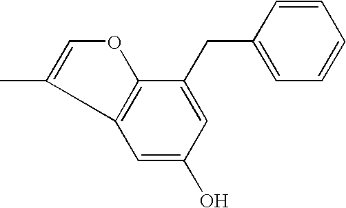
C(C1=CC=CC=C1)C1=CC(O)=CC2=C1OC=C2C
